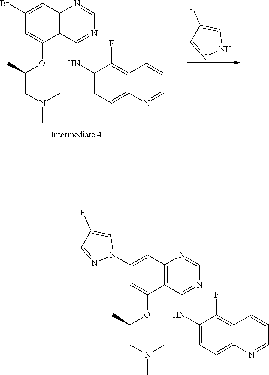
C1(NC2=CC=C3C(=C2F)C=CC=N3)=NC=NC2=C1C(OC(C)CN(C)C)=CC(Br)=C2.N1C=C(F)C=N1.C1(NC2=CC=C3C(=C2F)C=CC=N3)=NC=NC2=C1C(OC(C)CN(C)C)=CC(N1C=C(F)C=N1)=C2
